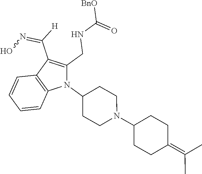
N1(C2CCN(C3CCC(=C(C)C)CC3)CC2)C(CNC([BnO])=O)=C(C([H])=NO)C2=C1C=CC=C2
